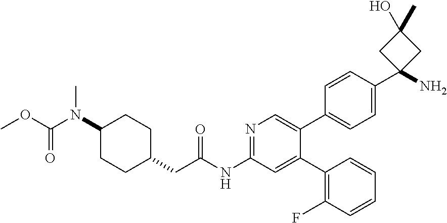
C1(N(C(OC)=O)C)CCC(CC(NC2=NC=C(C3=CC=C(C4(N)CC(C)(O)C4)C=C3)C(C3=C(F)C=CC=C3)=C2)=O)CC1
